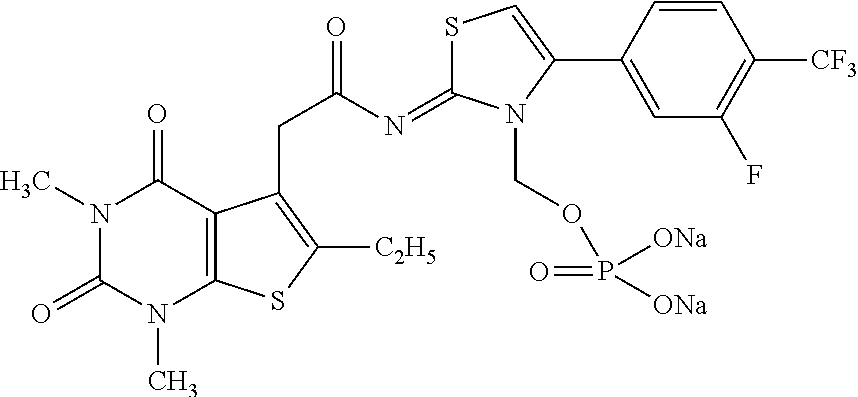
S1C(=NC(=O)CC2=C([C2H5])SC3=C2C(=O)N(C)C(=O)N3C)N(COP(=O)([ONa])[ONa])C(C2=CC(F)=C([CF3])C=C2)=C1
